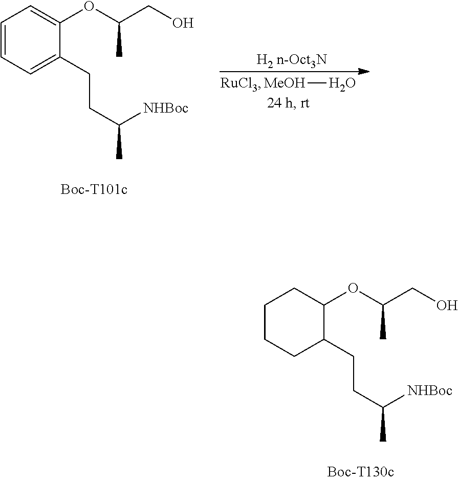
[MeOH]O.C1=CC=C(CCC([NHBoc])C)C(OC(CO)C)=C1.C1CCC(CCC([NHBoc])C)C(OC(CO)C)C1
